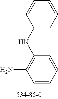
C1(NC2=C(N)C=CC=C2)=CC=CC=C1
